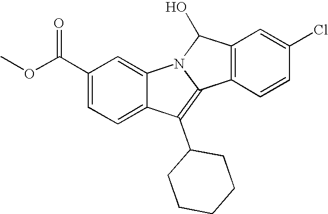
C1(C(OC)=O)=CC=C2C(=C1)N1C(=C2C2CCCCC2)C2=C(C1O)C=C(Cl)C=C2
